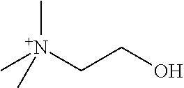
C[N+](CCO)(C)C
